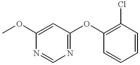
COC1=CC(OC2=C(Cl)C=CC=C2)=NC=N1
